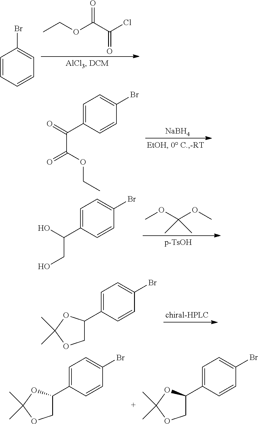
CCOC(C(Cl)=O)=O.C1=CC=CC=C1Br.[NaBH4].C1=C(C(=O)C(OCC)=O)C=CC(Br)=C1.COC(OC)(C)C.C1=C(C(O)CO)C=CC(Br)=C1.C1=C(C2COC(C)(C)O2)C=CC(Br)=C1.C1=C(C2COC(C)(C)O2)C=CC(Br)=C1.C1=C(C2COC(C)(C)O2)C=CC(Br)=C1
